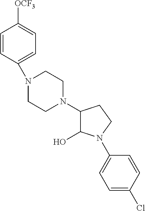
C1=CC(N2CCN(C3C(O)N(C4=CC=C(Cl)C=C4)CC3)CC2)=CC=C1[OCF3]
